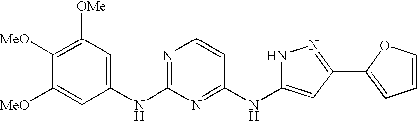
C1([MeO])=C([OMe])C=C(NC2=NC=CC(NC3=CC(C4=CC=CO4)=NN3)=N2)C=C1[MeO]
